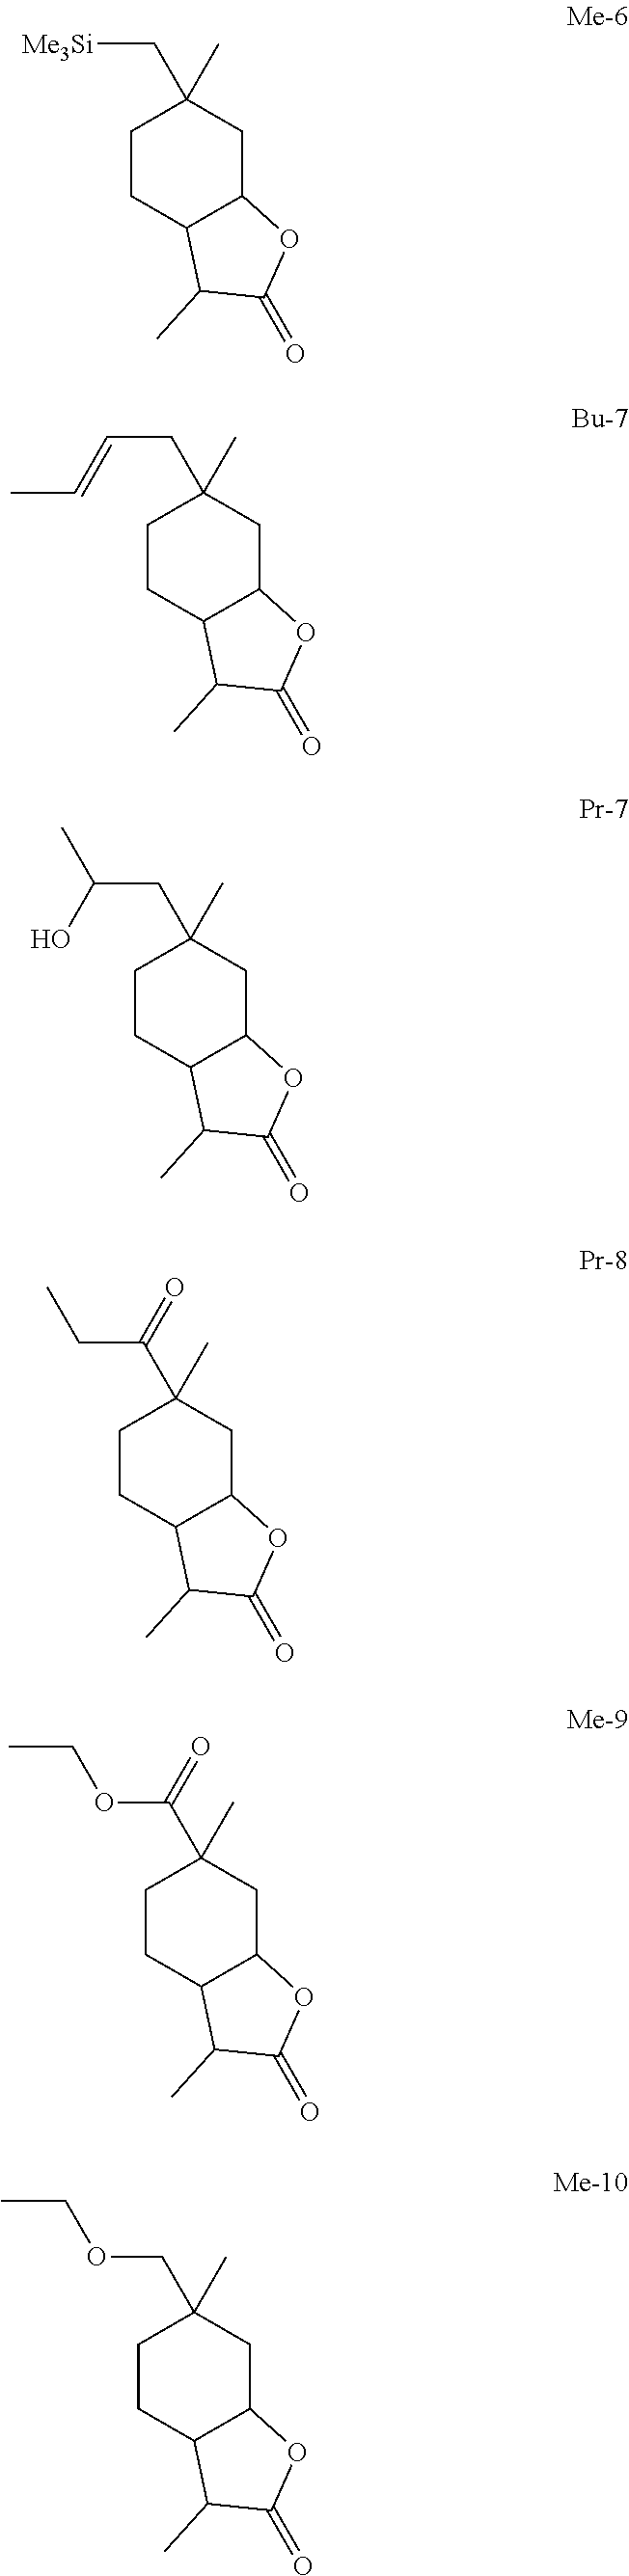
C1CC2C(CC1(C)C[Me3Si])OC(=O)C2C.C1CC2C(CC1(C)CC=CC)OC(=O)C2C.C1CC2C(CC1(C)CC(O)C)OC(=O)C2C.C1CC2C(CC1(C)C(CC)=O)OC(=O)C2C.C1CC2C(CC1(C)C(OCC)=O)OC(=O)C2C.C1CC2C(CC1(C)COCC)OC(=O)C2C
